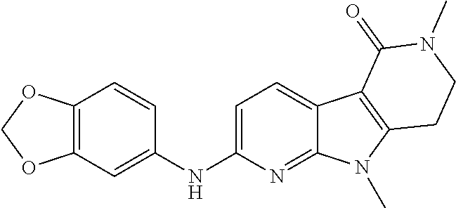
C1(NC2=CC=C3C(=N2)N(C)C2=C3C(=O)N(C)CC2)=CC2=C(C=C1)OCO2
